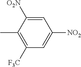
C1([F3C])=C(C)C([O2N])=CC([NO2])=C1
